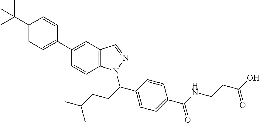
C1(C(C)(C)C)=CC=C(C2=CC3=C(C=C2)N(C(CCC(C)C)C2=CC=C(C(NCCC(O)=O)=O)C=C2)N=C3)C=C1
